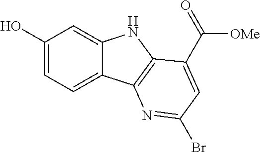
C1(O)=CC=C2C(=C1)NC1=C2N=C(Br)C=C1C([OMe])=O
